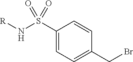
C1(S(N[R])(=O)=O)=CC=C(CBr)C=C1
